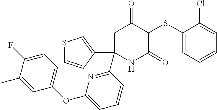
C1(SC2C(=O)CC(C3=NC(OC4=CC=C(F)C(C)=C4)=CC=C3)(C3=CSC=C3)NC2=O)=CC=CC=C1Cl
